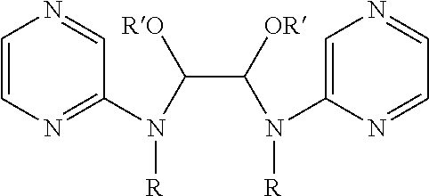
C1=CN=C(N([R])C(C(N(C2=CN=CC=N2)[R])[OR])[RO])C=N1
